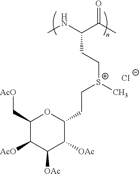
CNC(C(C)=O)CC[S+](C)CCC1OC(C[AcO])C([AcO])C([OAc])C1[OAc].[Cl-]
